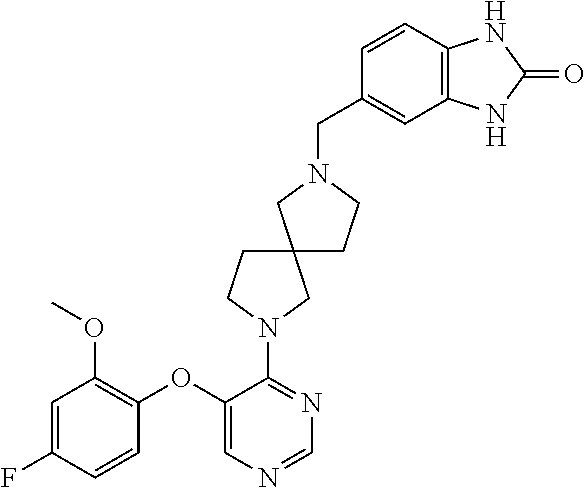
C1(OC2=C(OC)C=C(F)C=C2)=CN=CN=C1N1CCC2(C1)CCN(CC1=CC3=C(C=C1)NC(=O)N3)C2
